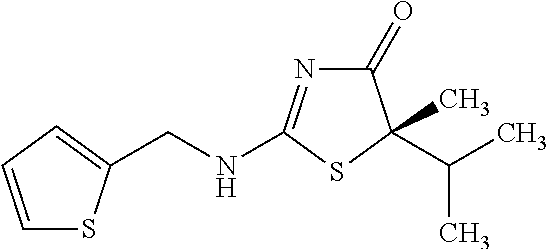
C(NC1=NC(=O)C(C)(C(C)C)S1)C1=CC=CS1
